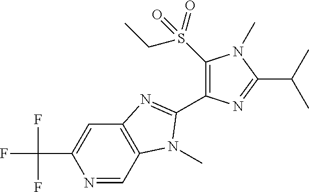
N1=CC2=C(C=C1C(F)(F)F)N=C(C1=C(S(CC)(=O)=O)N(C)C(C(C)C)=N1)N2C
